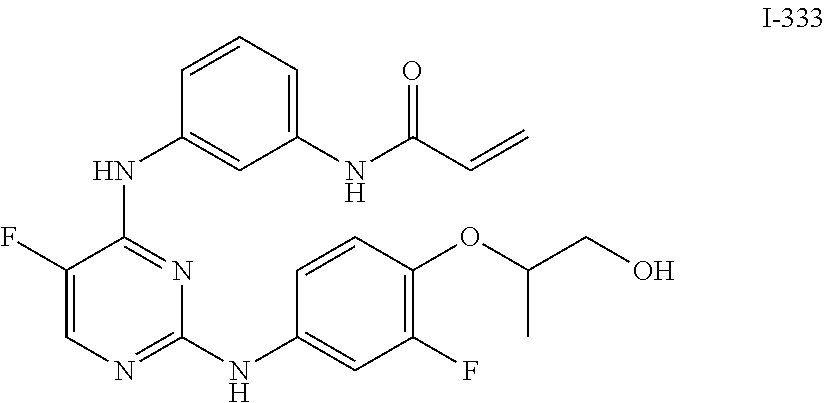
C1(F)=CN=C(NC2=CC(F)=C(OC(CO)C)C=C2)N=C1NC1=CC(NC(C=C)=O)=CC=C1
